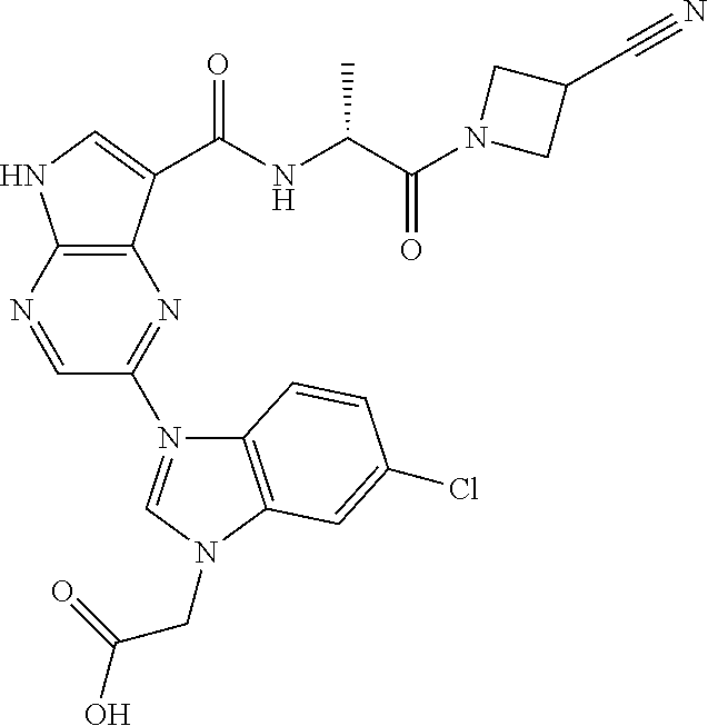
C1=NC2=C(N=C1N1=CN(CC(O)=O)C3=C1C=CC(Cl)=C3)C(C(NC(C(N1CC(C#N)C1)=O)C)=O)=CN2
